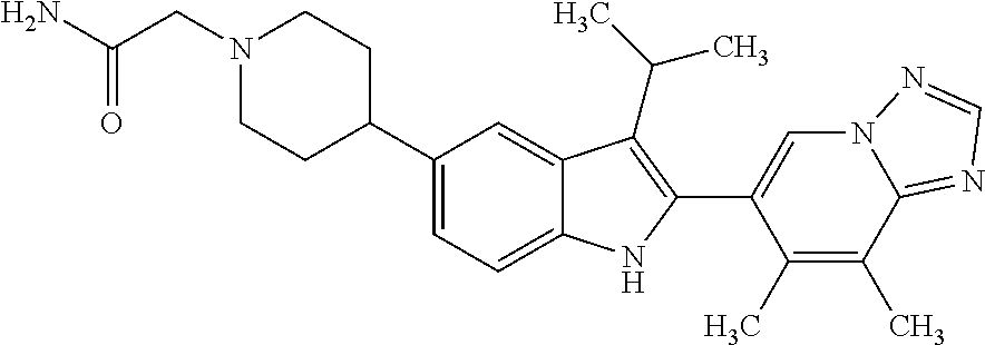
C1(C2CCN(CC(N)=O)CC2)=CC=C2C(=C1)C(C(C)C)=C(C1=CN3C(=NC=N3)C(C)=C1C)N2
